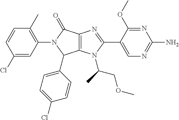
C12=C(N(C(C)COC)C(C3=CN=C(N)N=C3OC)=N1)C(C1=CC=C(Cl)C=C1)N(C1=C(C)C=CC(Cl)=C1)C2=O
